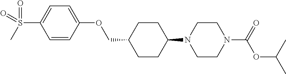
C1CC(N2CCN(C(OC(C)C)=O)CC2)CCC1COC1=CC=C(S(=O)(C)=O)C=C1
